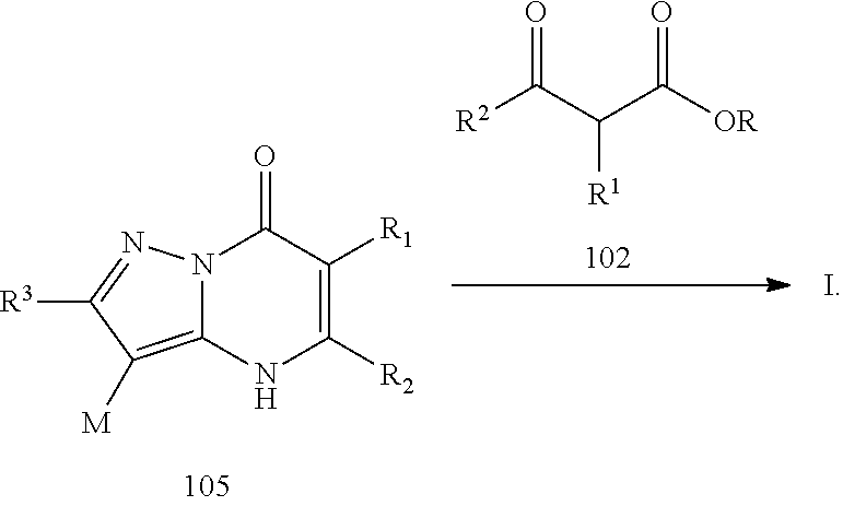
[R2]C(C(C([OR])=O)[R1])=O.N12C(=C([M])C([R3])=N1)NC([R2])=C([R1])C2=O
